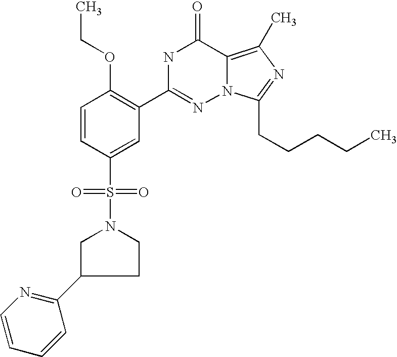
C1=CC(S(N2CC(C3=NC=CC=C3)CC2)(=O)=O)=CC(C2=NN3C(=C(C)N=C3CCCCC)C(=O)N2)=C1OCC
